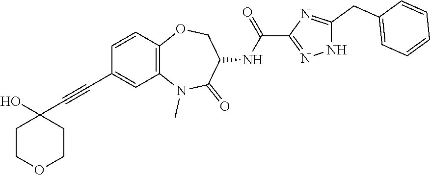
N1(C)C2=C(C=CC(C#CC3(O)CCOCC3)=C2)OCC(NC(C2=NNC(CC3=CC=CC=C3)=N2)=O)C1=O
